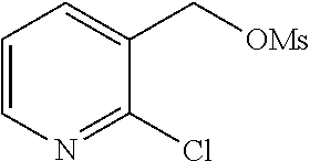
C1=CN=C(Cl)C(C[OMs])=C1
